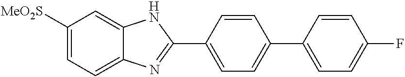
C1([MeO2S])=CC=C2C(=C1)NC(C1=CC=C(C3=CC=C(F)C=C3)C=C1)=N2
